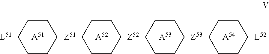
[L51]C1CCC([Z51]C2CCC([Z52]C3CCC([Z53]C4CCC([L52])CC4)CC3)CC2)CC1.[A51].[A52].[A53].[A54]
